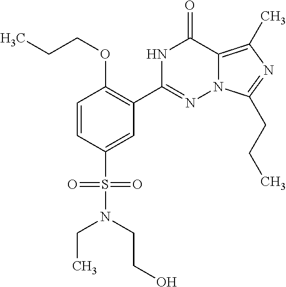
C1=CC(S(=O)(=O)N(CC)CCO)=CC(C2=NN3C(=C(C)N=C3CCC)C(=O)N2)=C1OCCC
